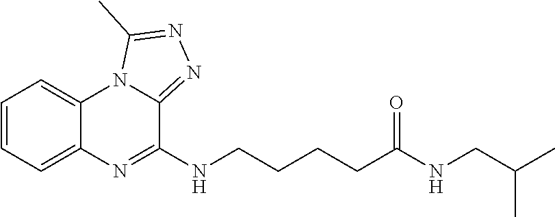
C1=CC=C2C(=C1)N1C(=NN=C1C)C(NCCCCC(NCC(C)C)=O)=N2
